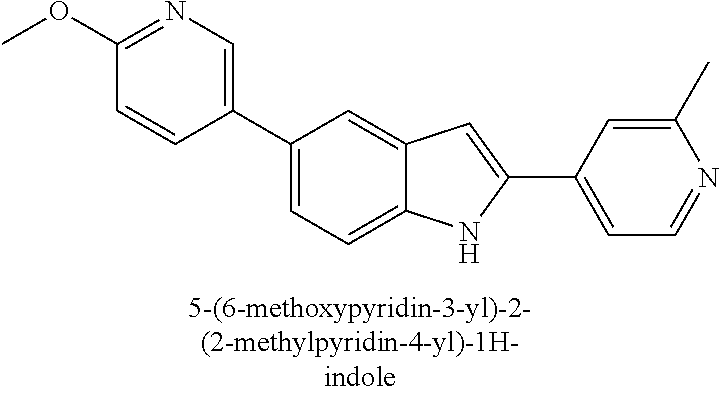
C1(OC)=NC=C(C2=CC=C3C(=C2)C=C(C2=CC=NC(C)=C2)N3)C=C1
